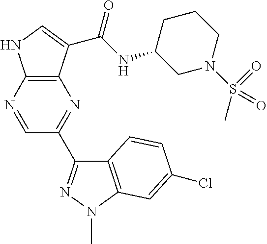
C12=C(N=CC(C3=NN(C)C4=C3C=CC(Cl)=C4)=N1)NC=C2C(NC1CN(S(C)(=O)=O)CCC1)=O
